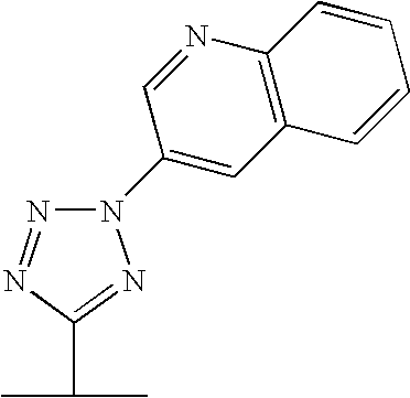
N1(C2=CC3=C(N=C2)C=CC=C3)N=NC(C(C)C)=N1
